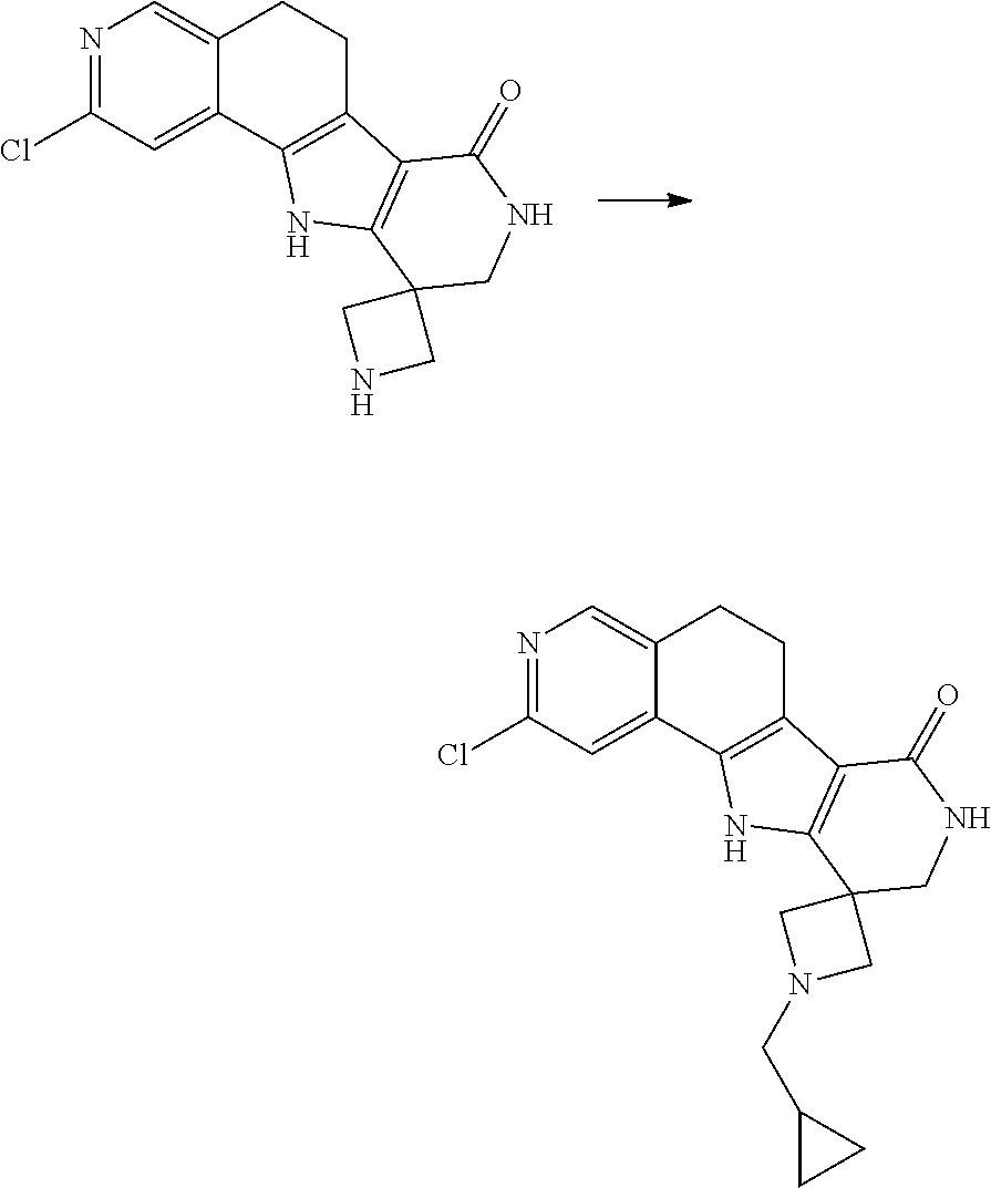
C12=CN=C(Cl)C=C1C1=C(CC2)C2=C(N1)C1(CNC2=O)CNC1.C12=CN=C(Cl)C=C1C1=C(CC2)C2=C(N1)C1(CNC2=O)CN(CC2CC2)C1
